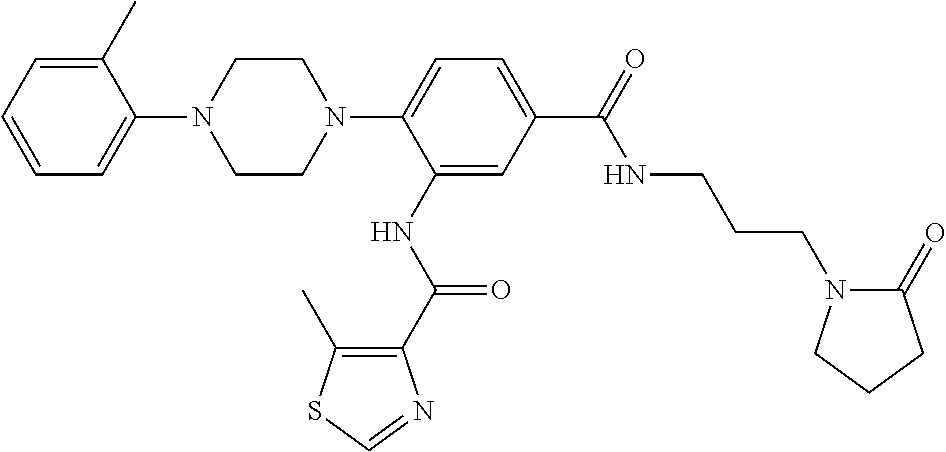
C1=CC=C(C)C(N2CCN(C3=CC=C(C(NCCCN4C(=O)CCC4)=O)C=C3NC(=O)C3=C(C)SC=N3)CC2)=C1
